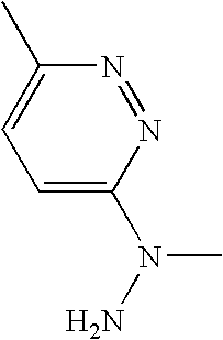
C1=C(N(N)C)N=NC(C)=C1
